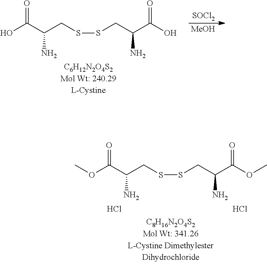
OC(C(CSSCC(C(O)=O)N)N)=O.[SOCl2].[MeOH].O(C(C(CSSCC(C(OC)=O)N)N)=O)C.Cl.Cl
